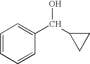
C1=CC=CC(C(C2CC2)O)=C1
